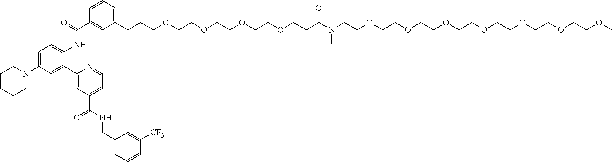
C1(CCCOCCOCCOCCOCCC(=O)N(CCOCCOCCOCCOCCOCCOCCOC)C)=CC=CC(C(=O)NC2=CC=C(N3CCCCC3)C=C2C2=CC(C(NCC3=CC=CC([CF3])=C3)=O)=CC=N2)=C1
